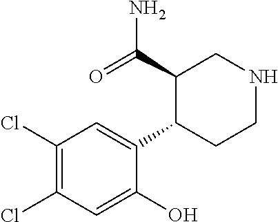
C1(Cl)=C(Cl)C=C(O)C(C2CCNCC2C(=O)N)=C1
